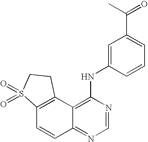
C12=C(C3=C(NC4=CC(C(C)=O)=CC=C4)N=CN=C3C=C1)CCS2(=O)=O
